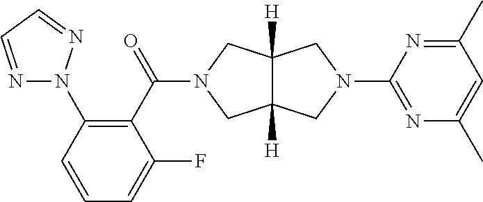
C1(N2CC3([H])C([H])(C2)CN(C(C2=C(N4N=CC=N4)C=CC=C2F)=O)C3)=NC(C)=CC(C)=N1
